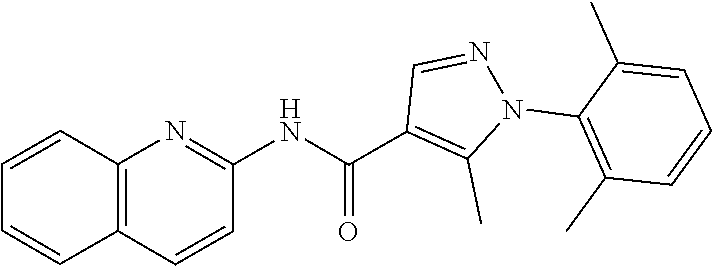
C1(C)=C(N2N=CC(C(NC3=NC4=C(C=C3)C=CC=C4)=O)=C2C)C(C)=CC=C1
